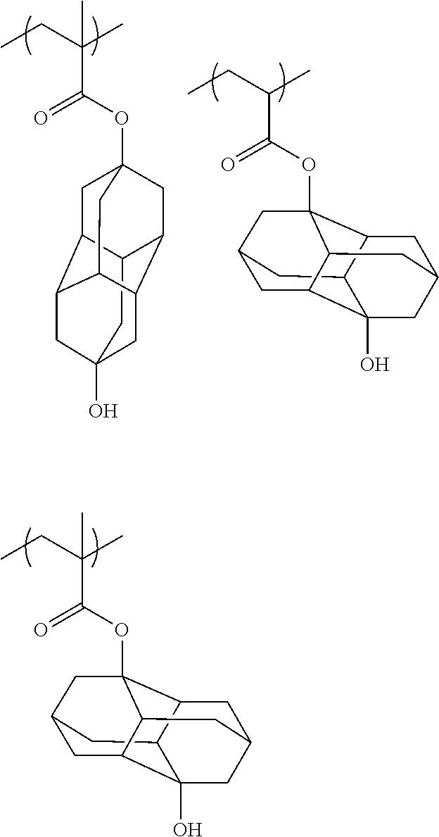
O(C(C(CC)(C)C)=O)C12C3C4CC(C1)CC1C4(O)CC(C3)CC21.C12CC3(O)CC4C1CC1(OC(C(CC)(C)C)=O)CC2C(C4C1)C3.O(C(C(CC)C)=O)C12C3C4CC(C1)CC1C4(O)CC(C3)CC21
